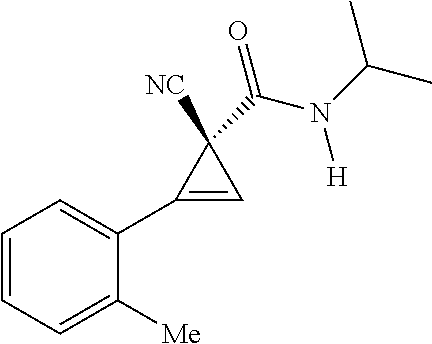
C1=CC=C(C2=CC2([NC])C(=O)N(C(C)C)[H])C([Me])=C1
